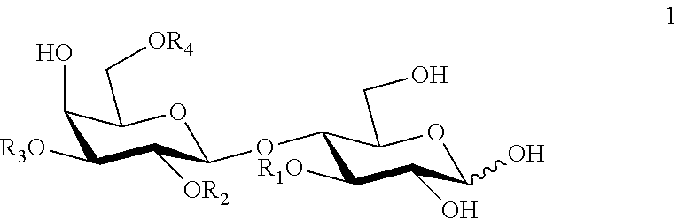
C1(O)C([R3O])C([OR2])C(OC2C([R1O])C(O)C(O)OC2CO)OC1C[OR4]
